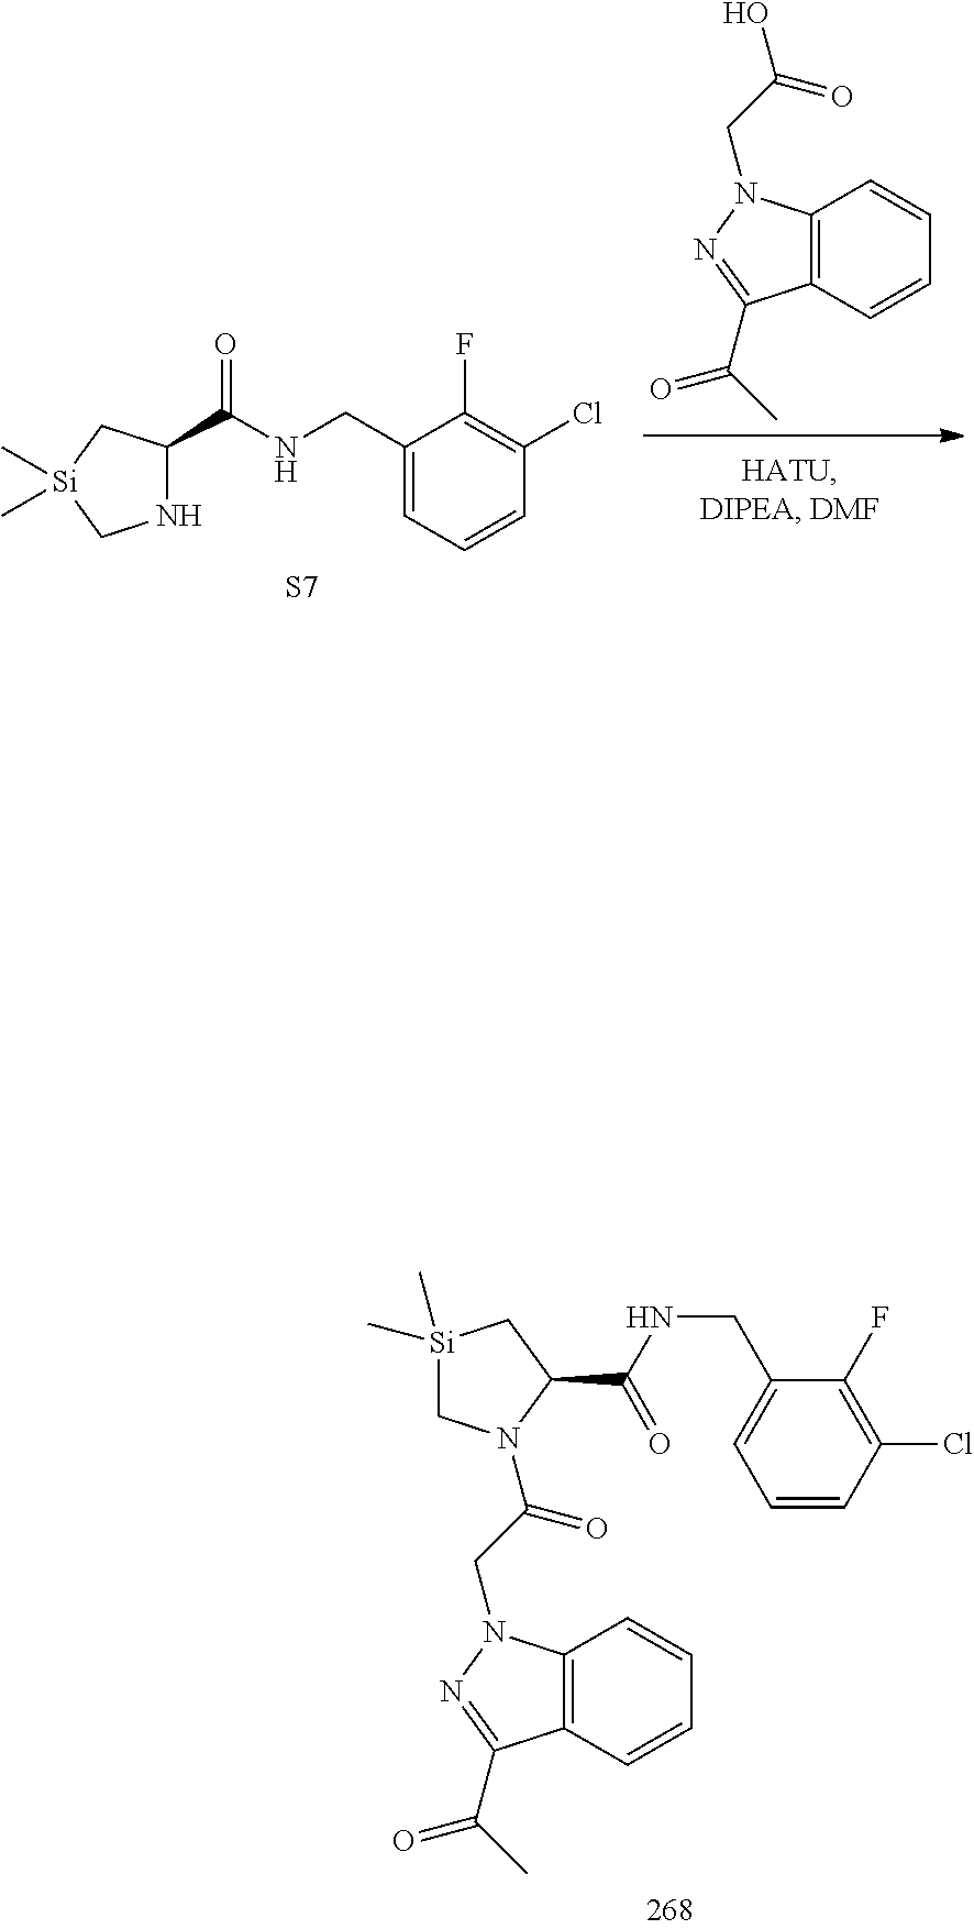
C12=C(N(CC(=O)N3C[Si](C)(C)CC3C(NCC3=CC=CC(Cl)=C3F)=O)N=C1C(C)=O)C=CC=C2.C12=C(N(CC(O)=O)N=C1C(C)=O)C=CC=C2.C1(CNC(C2NC[Si](C)(C)C2)=O)=CC=CC(Cl)=C1F.[S7]
